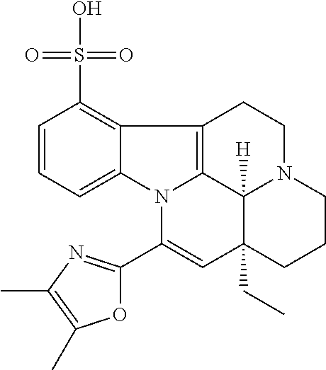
C1=CC=C2C(=C1S(O)(=O)=O)C1=C3N2C(C2=NC(C)=C(C)O2)=CC2(CC)C3([H])N(CC1)CCC2
